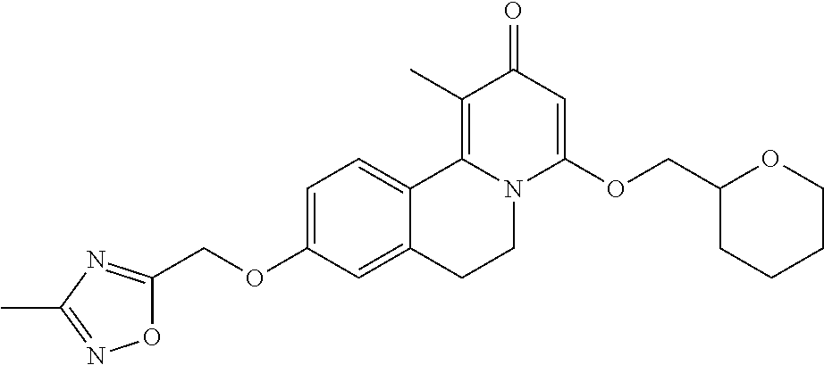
C1=C(OCC2=NC(C)=NO2)C=C2C(=C1)C1=C(C)C(=O)C=C(OCC3CCCCO3)N1CC2
